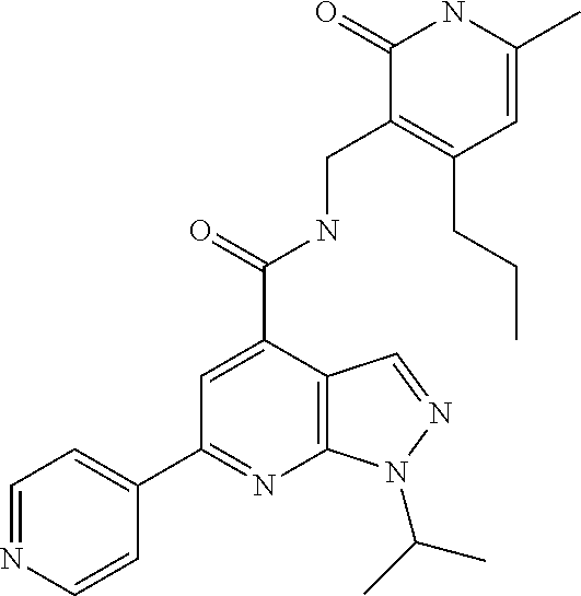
C1(=O)C(CNC(C2=CC(C3=CC=NC=C3)=NC3=C2C=NN3C(C)C)=O)=C(CCC)C=C(C)N1
